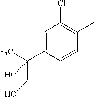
C1=C(C([F3C])(CO)O)C=CC(C)=C1Cl
